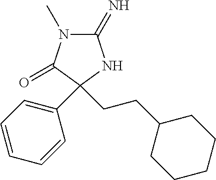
C1(=N)N(C)C(=O)C(C2=CC=CC=C2)(CCC2CCCCC2)N1
